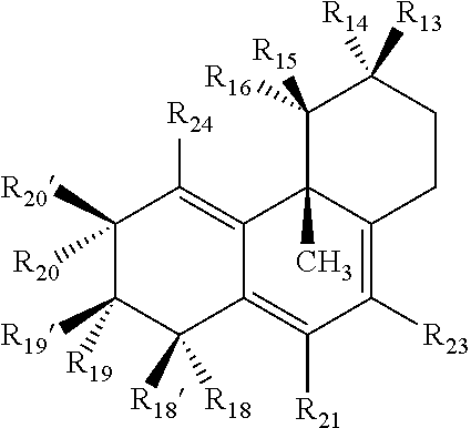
C1([R20])([R20])C([R19])([R19])C([R18])([R18])C2=C([R21])C([R23])=C3C(C)(C2=C1[R24])C([R15])([R16])C([R14])([R13])CC3
